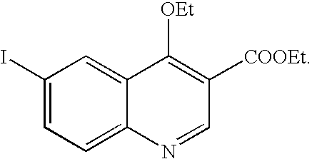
C1(I)=CC=C2C(=C1)C([OEt])=C([COOEt])C=N2
